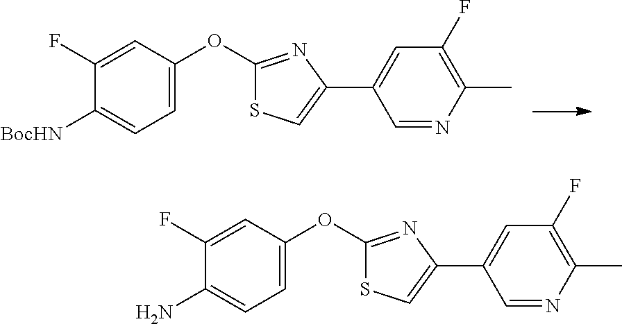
C1=C(OC2=NC(C3=CC(F)=C(C)N=C3)=CS2)C=C(F)C([BocHN])=C1.C1=C(OC2=NC(C3=CC(F)=C(C)N=C3)=CS2)C=C(F)C(N)=C1
